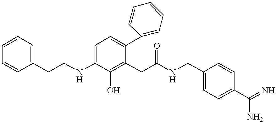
C1=C(CCNC2=CC=C(C3=CC=CC=C3)C(CC(NCC3=CC=C(C(=N)N)C=C3)=O)=C2O)C=CC=C1
